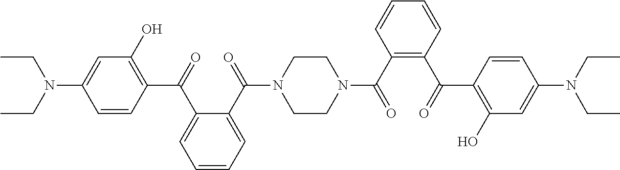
C(C)N(CC)C1=CC(O)=C(C(=O)C2=CC=CC=C2C(=O)N2CCN(C(C3=C(C(=O)C4=C(O)C=C(N(CC)CC)C=C4)C=CC=C3)=O)CC2)C=C1
